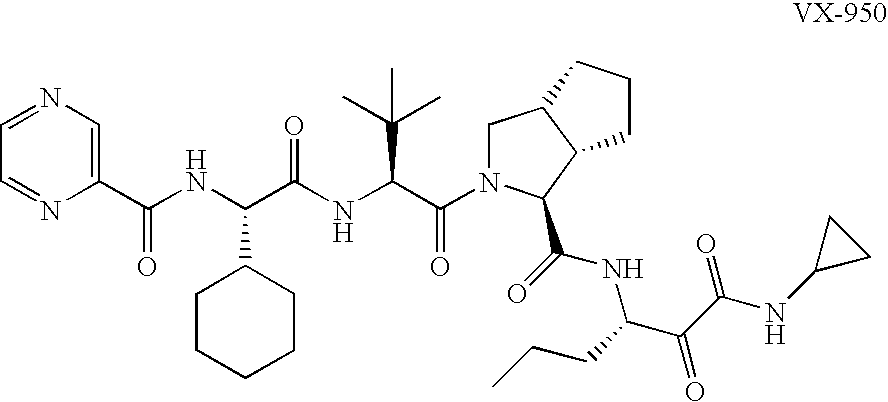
C1=NC=C(C(=O)NC(C2CCCCC2)C(NC(C(=O)N2CC3C(C2C(=O)NC(CCC)C(C(=O)NC2CC2)=O)CCC3)C(C)(C)C)=O)N=C1
